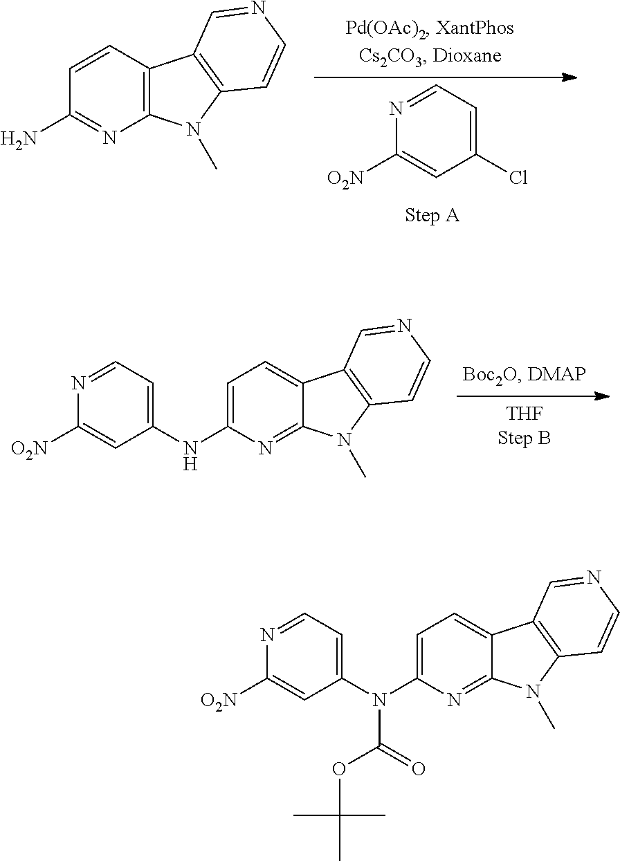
C1=CC2=C(N=C1N)N(C)C1=C2C=NC=C1.C1=NC([O2N])=CC(Cl)=C1.C1=NC([O2N])=CC(N(C2=CC=C3C(=N2)N(C)C2=C3C=NC=C2)C(OC(C)(C)C)=O)=C1.C1=NC([O2N])=CC(NC2=CC=C3C(=N2)N(C)C2=C3C=NC=C2)=C1
